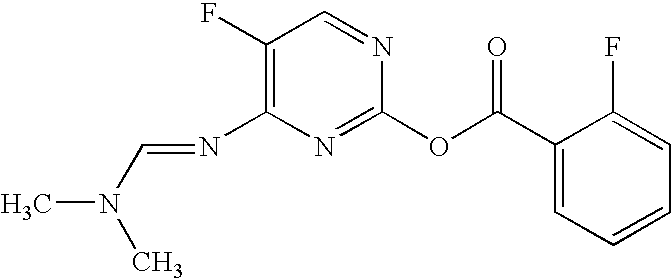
C1(F)=C(N=CN(C)C)N=C(OC(C2=CC=CC=C2F)=O)N=C1
